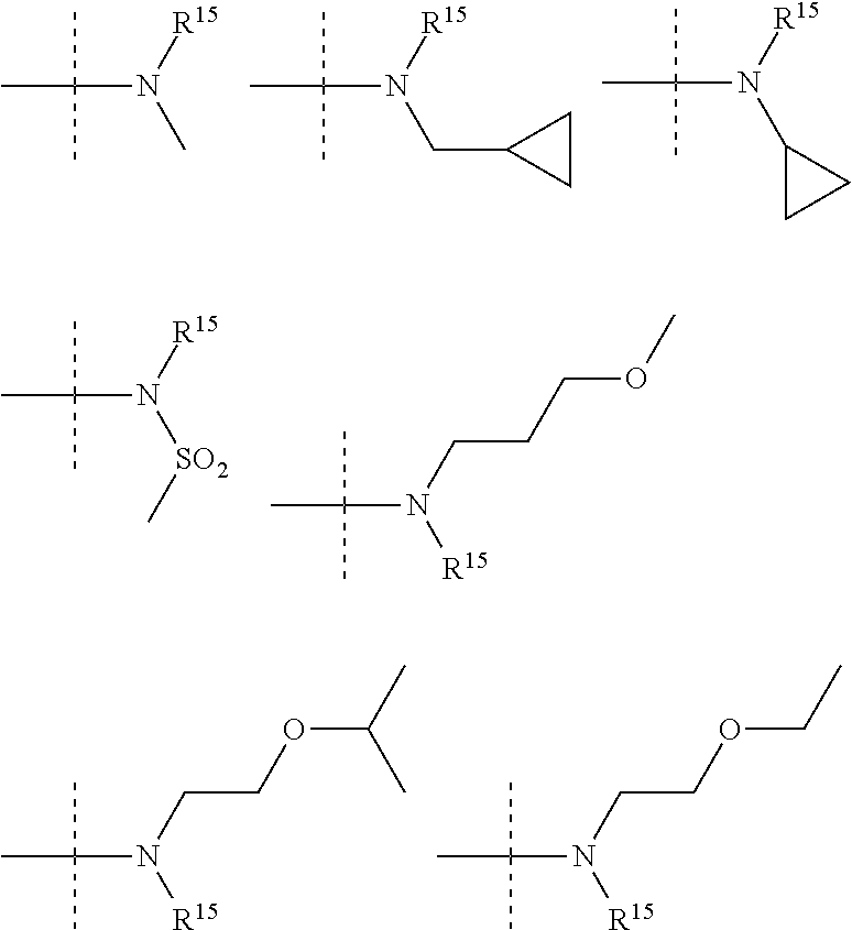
C(N(C)[R15])(C)(C)C.C(N(CC1CC1)[R15])(C)(C)C.C(N(C1CC1)[R15])(C)(C)C.C(N([SO2]C)[R15])(C)(C)C.C(N([R15])CCCOC)(C)(C)C.C(N([R15])CCOC(C)C)(C)(C)C.C(N([R15])CCOCC)(C)(C)C
